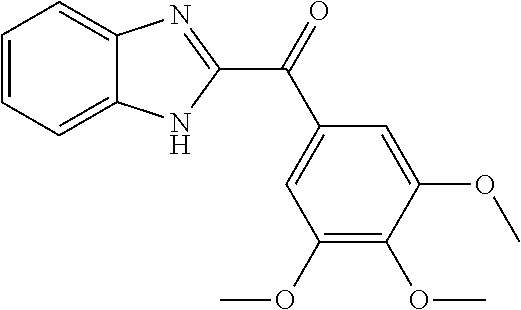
C12=CC=CC=C1N=C(C(=O)C1=CC(OC)=C(OC)C(OC)=C1)N2
